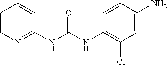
C1(NC(NC2=NC=CC=C2)=O)=C(Cl)C=C(N)C=C1
